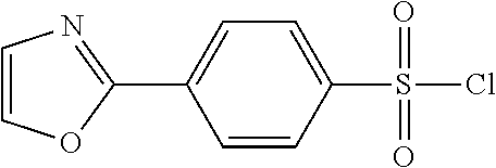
C1=COC(C2=CC=C(S(Cl)(=O)=O)C=C2)=N1
